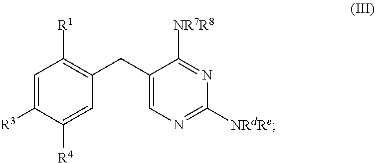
N1=C([NR7R8])C(CC2=C([R1])C=C([R3])C([R4])=C2)=CN=C1[NRdRe]
